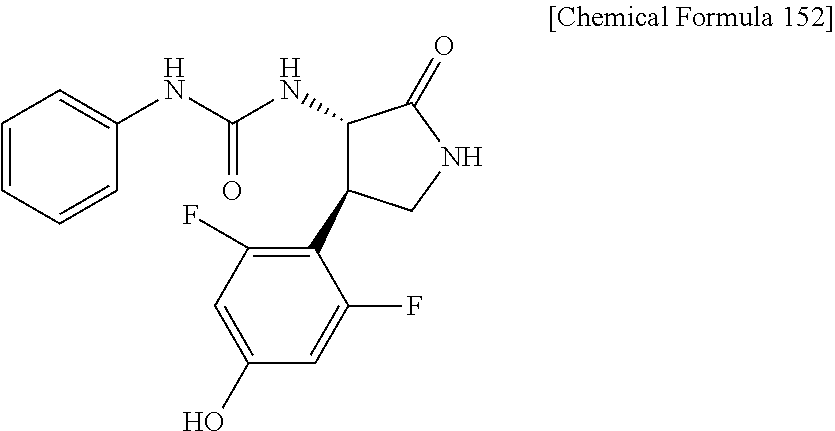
C1=CC=CC(NC(NC2C(C3=C(F)C=C(O)C=C3F)CNC2=O)=O)=C1
